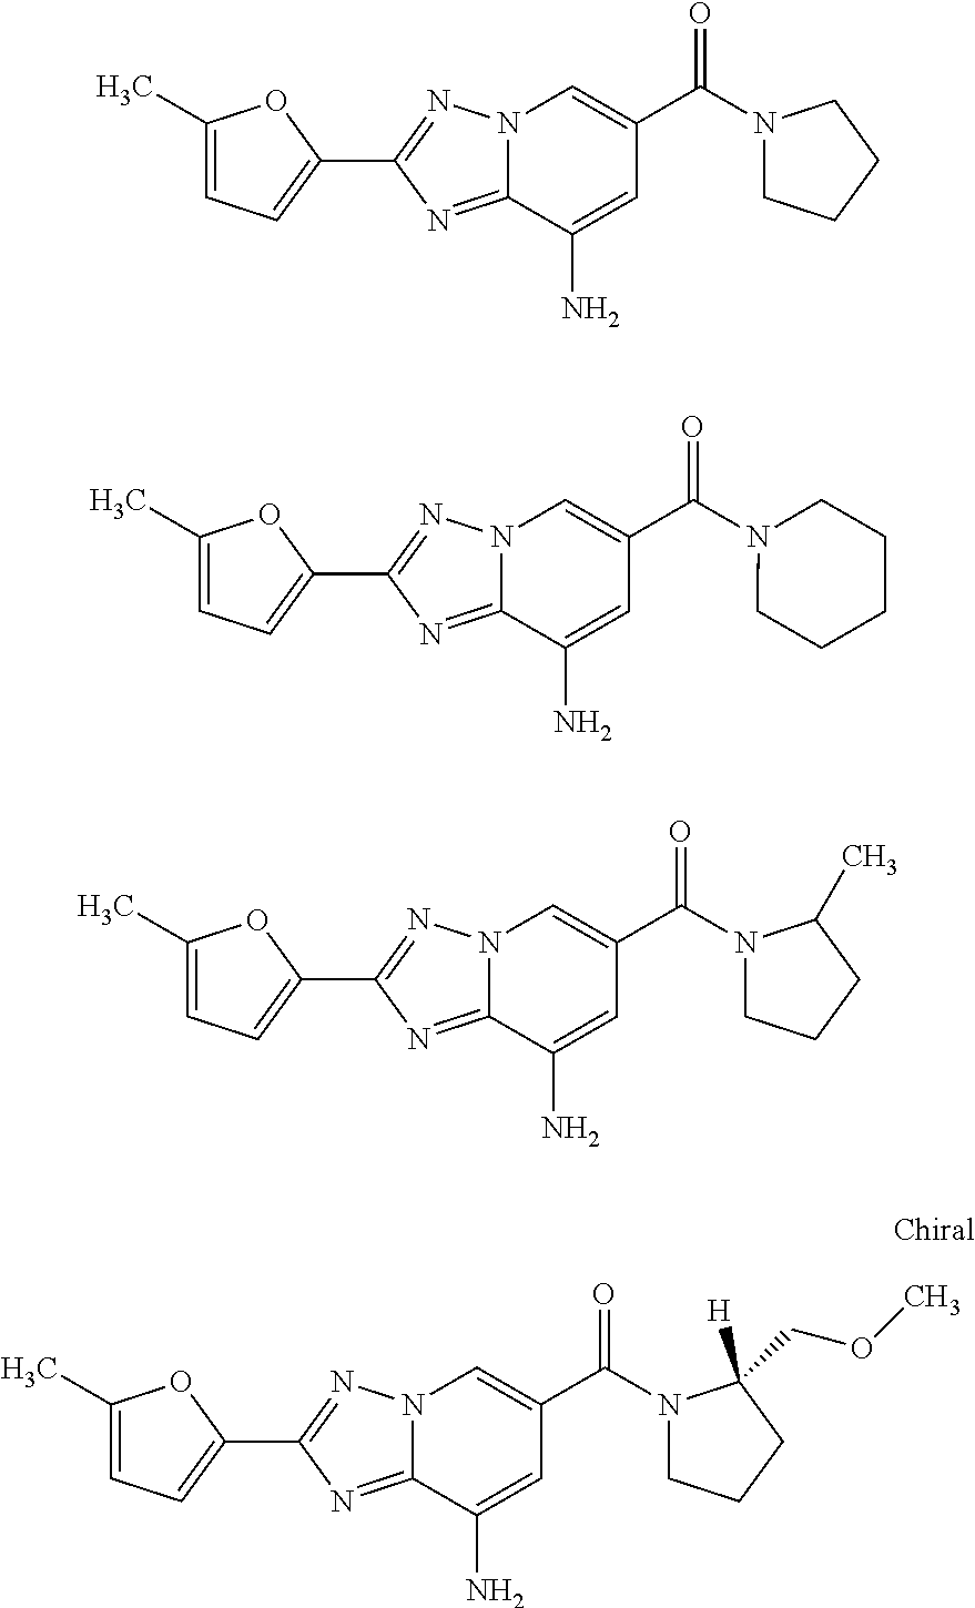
C1(C)=CC=C(C2=NN3C(=N2)C(N)=CC(C(N2CCCC2(COC)[H])=O)=C3)O1.C1(C)=CC=C(C2=NN3C(=N2)C(N)=CC(C(N2CCCC2)=O)=C3)O1.C1(C)=CC=C(C2=NN3C(=N2)C(N)=CC(C(N2CCCCC2)=O)=C3)O1.C1(C)=CC=C(C2=NN3C(=N2)C(N)=CC(C(N2CCCC2C)=O)=C3)O1
